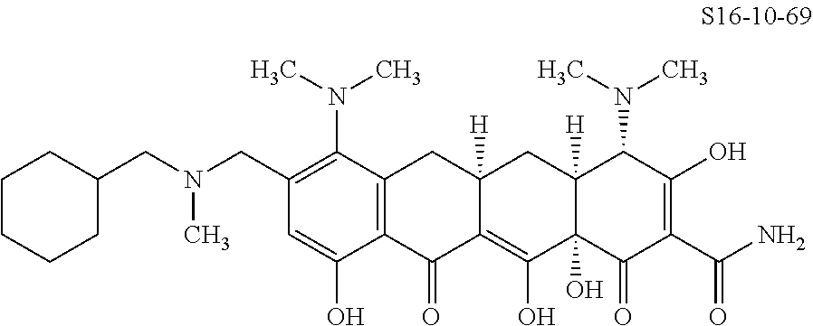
C1=C(O)C2=C(C(N(C)C)=C1CN(CC1CCCCC1)C)CC1([H])C(=C(O)C3(O)C([H])(C1)C(N(C)C)C(O)=C(C(N)=O)C3=O)C2=O
